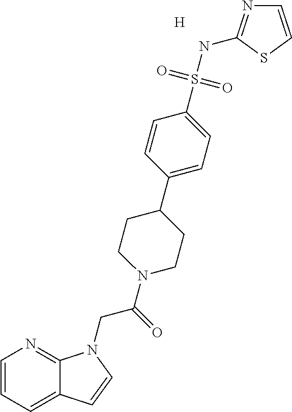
[H].C1=CC=C2C(=N1)N(CC(=O)N1CCC(C3=CC=C(S(NC4=NC=CS4)(=O)=O)C=C3)CC1)C=C2
